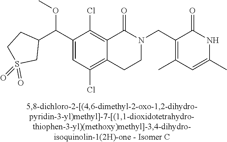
C1(C(C2CCS(=O)(=O)C2)OC)=CC(Cl)=C2C(=C1Cl)C(=O)N(CC1=C(C)C=C(C)NC1=O)CC2
